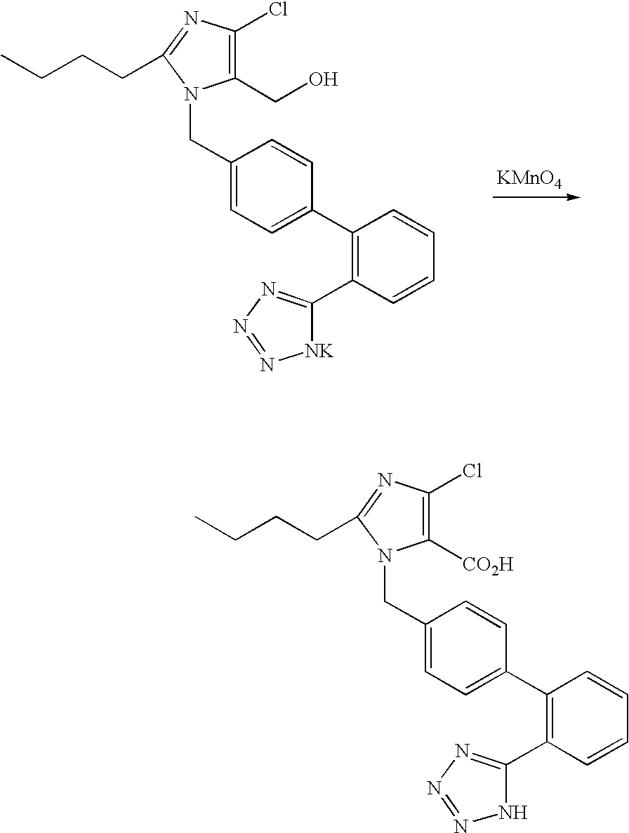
[KMnO4].C1(CO)=C(Cl)N=C(CCCC)N1CC1=CC=C(C2=C(C3=NN=N[NK]3)C=CC=C2)C=C1.C1([CO2H])=C(Cl)N=C(CCCC)N1CC1=CC=C(C2=C(C3=NN=NN3)C=CC=C2)C=C1
